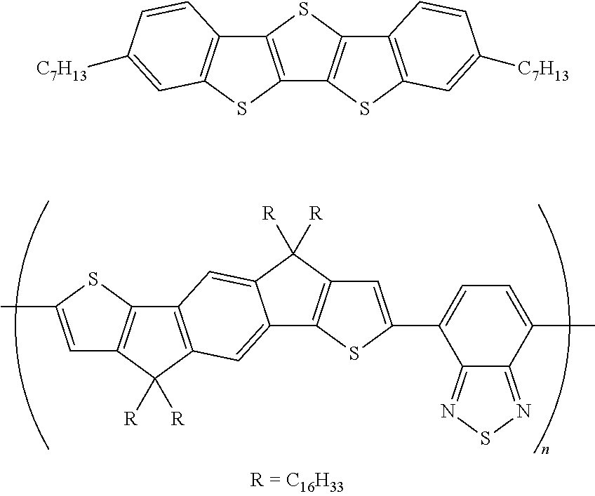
C1=C(C)SC2=C1C([R])([R])C1=C2C=C2C(=C1)C1=C(C2([R])[R])C=C(C2=CC=C(C)C3=NSN=C23)S1.C12=C(SC3=C1C=CC([C7H13])=C3)C1=C(S2)C2=C(S1)C=C([C7H13])C=C2
